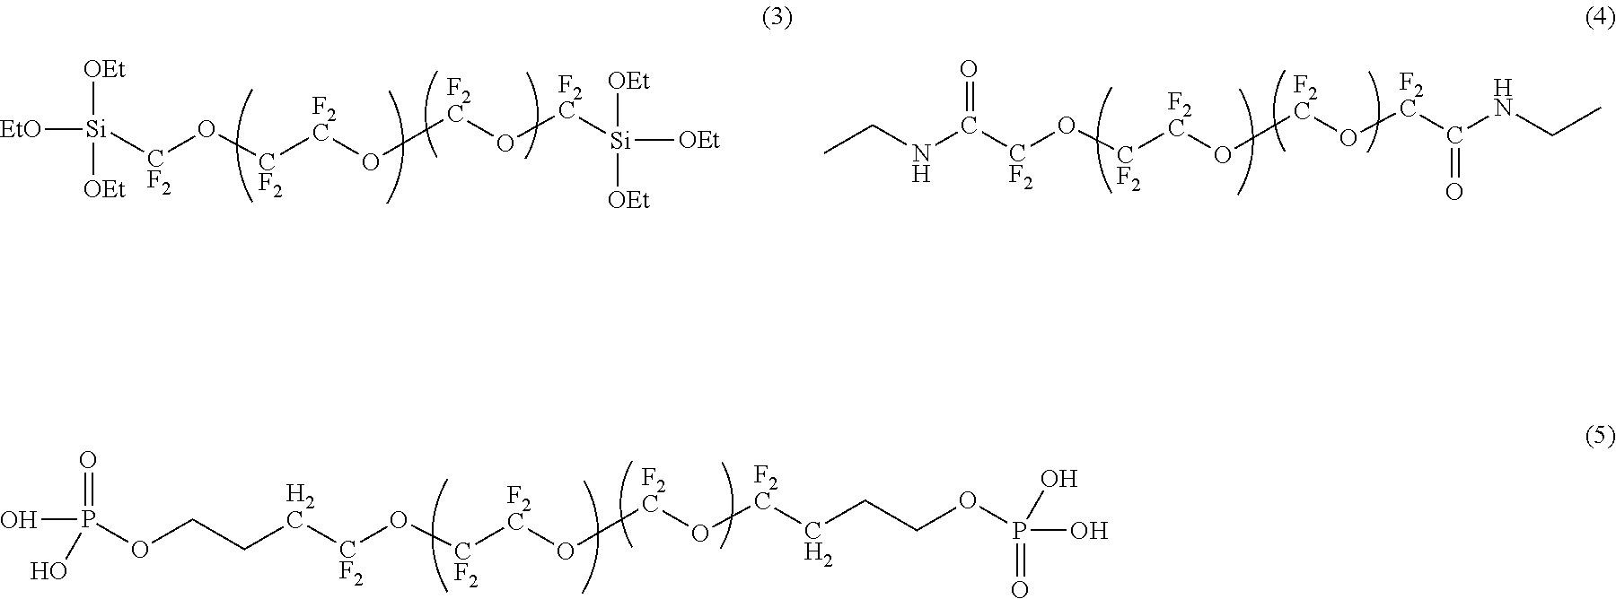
[EtO][Si]([OEt])([OEt])[CF2]O[CF2][F2C]O[F2C]O[F2C][Si]([OEt])([OEt])[OEt].[CF2](O[CF2][F2C]O[F2C]O[F2C]C(NCC)=O)C(=O)NCC.[CF2](O[CF2][F2C]O[F2C]O[F2C]CCCOP(O)(=O)O)CCCOP(O)(=O)O
